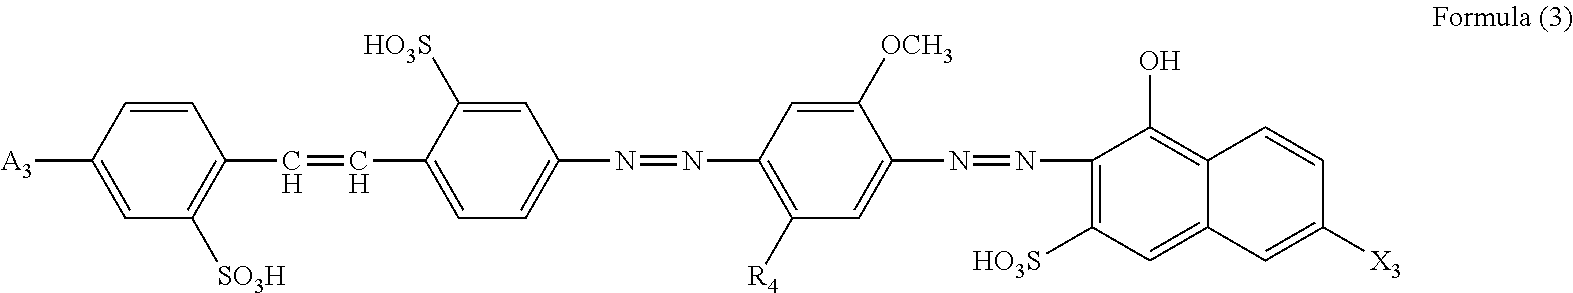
C1=CC([A3])=CC([SO3H])=C1C=CC1=CC=C(N=NC2=C([R4])C=C(N=NC3=C([HO3S])C=C4C(=C3O)C=CC([X3])=C4)C([OCH3])=C2)C=C1[HO3S]
